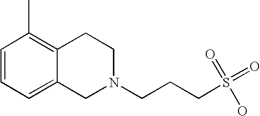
C1=CC=C2C(=C1C)CCN(CCCS(=O)(=O)O)C2
